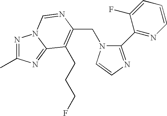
C(N1C(C2=NC=CC=C2F)=NC=C1)C1=C(CCCF)C2=NC(C)=NN2C=N1
